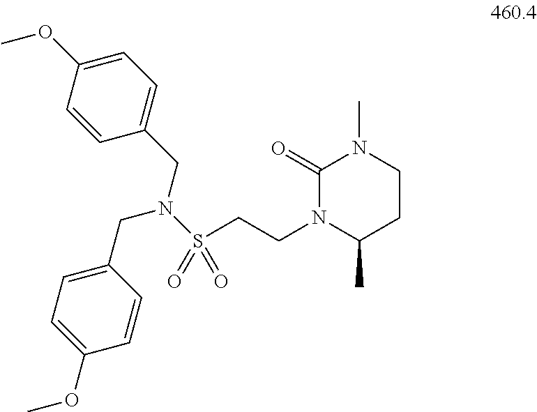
C1=C(OC)C=CC(CN(CC2=CC=C(OC)C=C2)S(=O)(CCN2C(C)CCN(C)C2=O)=O)=C1
